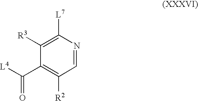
C1=NC([L7])=C([R3])C(C([L4])=O)=C1[R2]
